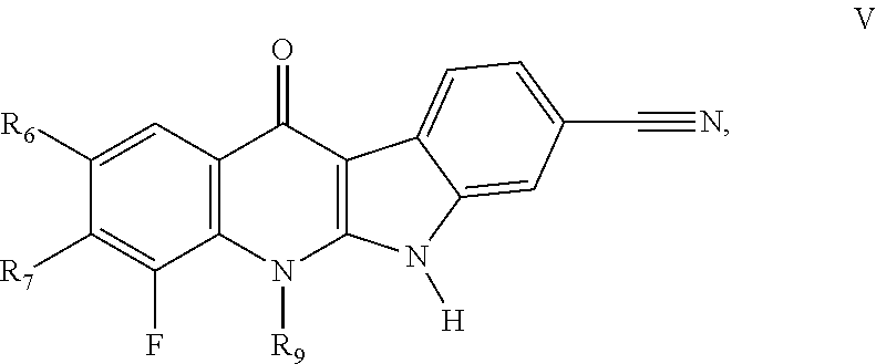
C12=C(C=C([R6])C([R7])=C1F)C(=O)C1=C(N2[R9])N([H])C2=CC(C#N)=CC=C12
